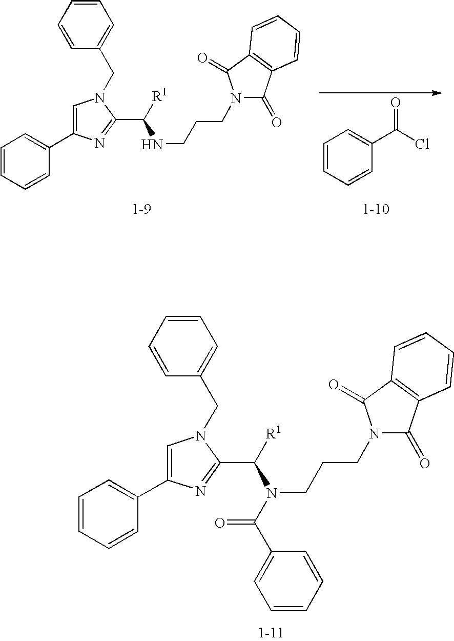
C1=CC=CC(C2=CN(CC3=CC=CC=C3)C(C([R1])N(C(C3=CC=CC=C3)=O)CCCN3C(=O)C4=C(C3=O)C=CC=C4)=N2)=C1.C1=CC=CC(C(Cl)=O)=C1.C1=CC=CC(C2=CN(CC3=CC=CC=C3)C(C([R1])NCCCN3C(=O)C4=C(C3=O)C=CC=C4)=N2)=C1
